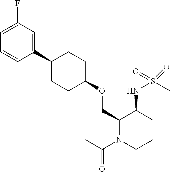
C1(COC2CCC(C3=CC(F)=CC=C3)CC2)N(C(C)=O)CCCC1NS(C)(=O)=O
